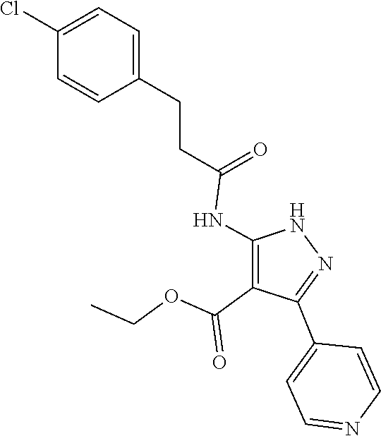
N1C(NC(CCC2=CC=C(Cl)C=C2)=O)=C(C(OCC)=O)C(C2=CC=NC=C2)=N1
